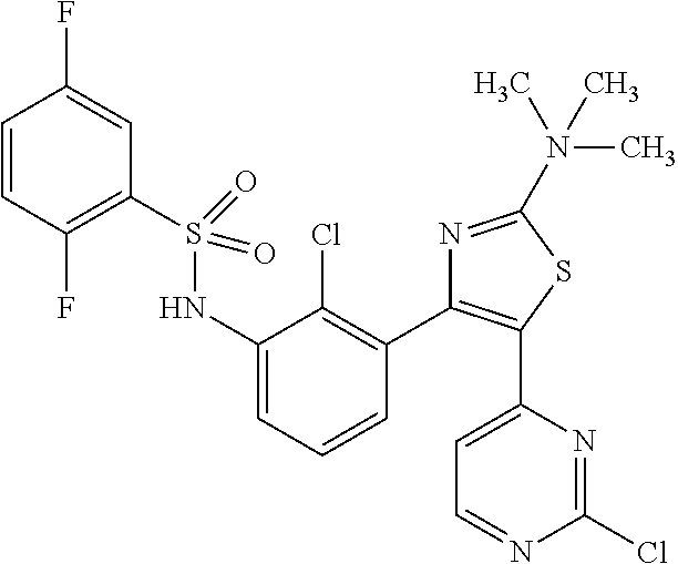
C1=CC(F)=C(S(NC2=CC=CC(C3=C(C4=CC=NC(Cl)=N4)SC(N(C)(C)C)=N3)=C2Cl)(=O)=O)C=C1F
